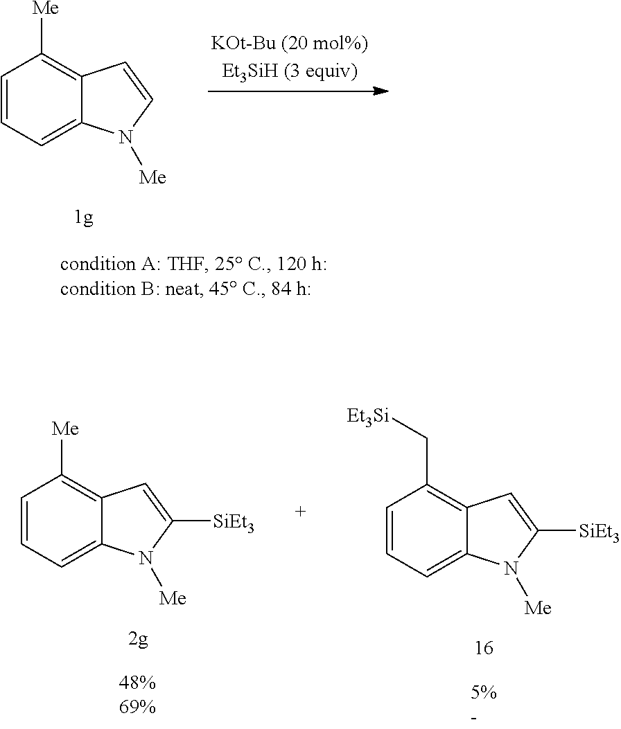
C1=CC=C2C(=C1C[Et3Si])C=C([SiEt3])N2[Me].C1=CC=C2C(=C1[Me])C=C([SiEt3])N2[Me].C1=CC=C2C(=C1[Me])C=CN2[Me]
